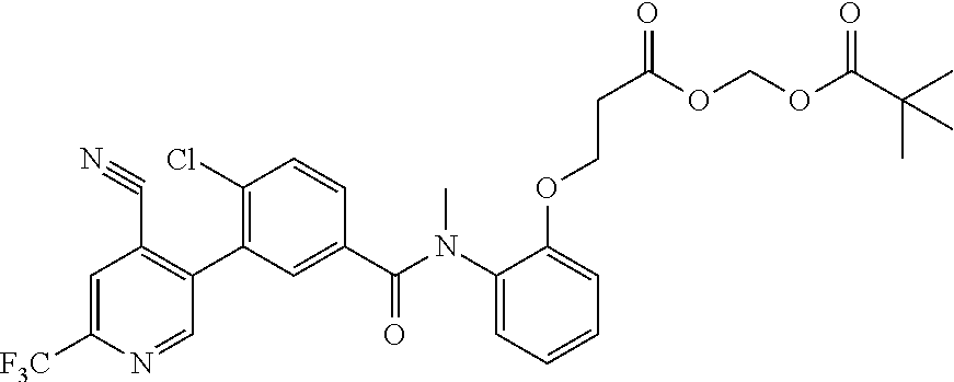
C1=C([F3C])N=CC(C2=C(Cl)C=CC(C(N(C3=CC=CC=C3OCCC(=O)OCOC(C(C)(C)C)=O)C)=O)=C2)=C1C#N
